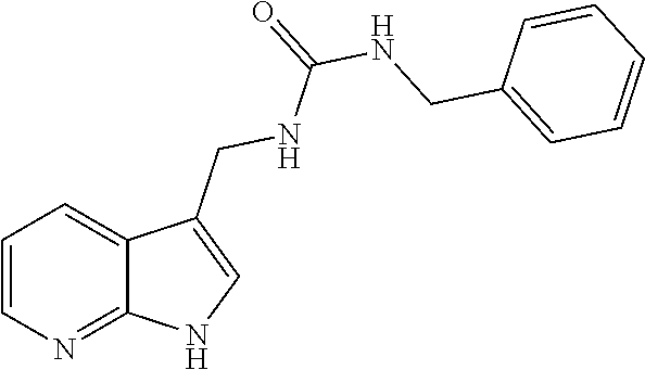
C1=CN=C2C(=C1)C(CNC(NCC1=CC=CC=C1)=O)=CN2
